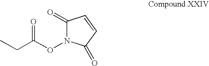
C(C(ON1C(=O)C=CC1=O)=O)C
